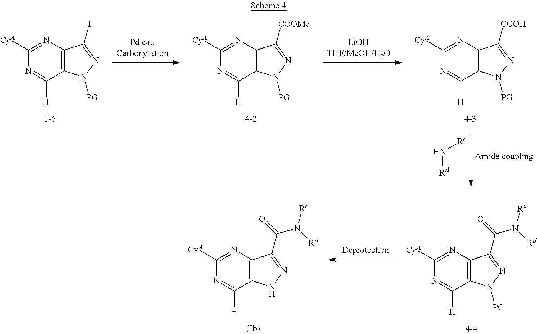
N1=C([H])C2=C(N=C1[CyA])C(C(N([Rc])[Rd])=O)=NN2[PG].N1=C([H])C2=C(N=C1[CyA])C(C(N([Rc])[Rd])=O)=NN2.N1=C([H])C2=C(N=C1[CyA])C(I)=NN2[PG].N1=C([H])C2=C(N=C1[CyA])C([COOMe])=NN2[PG].N1=C([H])C2=C(N=C1[CyA])C([COOH])=NN2[PG].[Rd]N[Rc]
